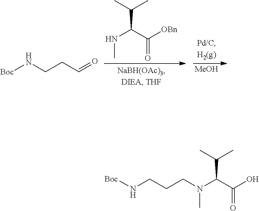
N(C(C([OBn])=O)C(C)C)C.[Boc]NCCC=O.[MeOH].[Boc]NCCCN(C(C(O)=O)C(C)C)C
